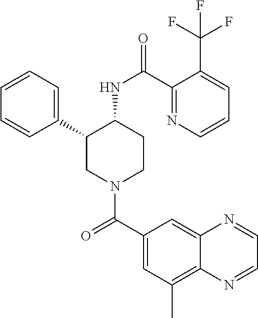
C1=CC=C(C2CN(C(C3=CC(C)=C4C(=C3)N=CC=N4)=O)CCC2NC(=O)C2=NC=CC=C2C(F)(F)F)C=C1
